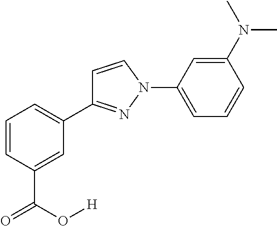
C1(C2=NN(C3=CC=CC(N(C)C)=C3)C=C2)=CC=CC(C(=O)O[H])=C1
